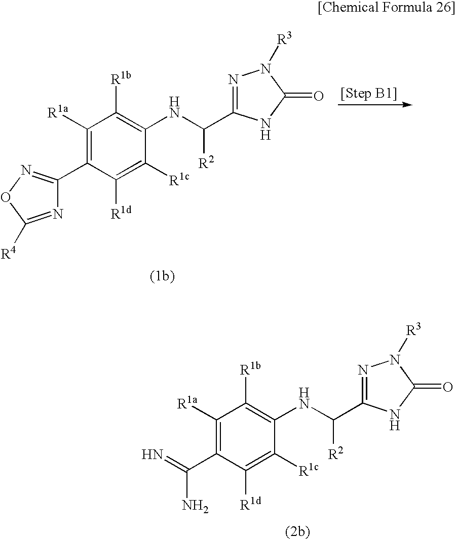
N1=C([R4])ON=C1C1=C([R1a])C([R1b])=C(NC([R2])C2=NN([R3])C(=O)N2)C([R1c])=C1[R1d].C1([R1a])=C(C(=N)N)C([R1d])=C([R1c])C(NC([R2])C2=NN([R3])C(=O)N2)=C1[R1b]
